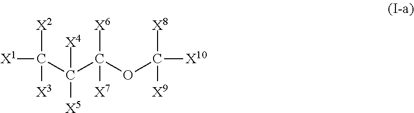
C(C(C(OC([X8])([X9])[X10])([X6])[X7])([X5])[X4])([X1])([X2])[X3]
